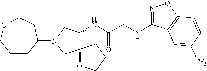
N(CC(NC1C2(CN(C3CCCOCC3)C1)OCCC2)=O)C1=NOC2=C1C=C([CF3])C=C2
